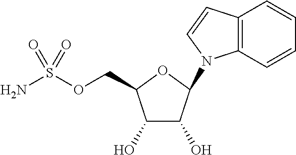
C12=C(C=CC=C1)N(C1C(O)C(O)C(COS(N)(=O)=O)O1)C=C2
